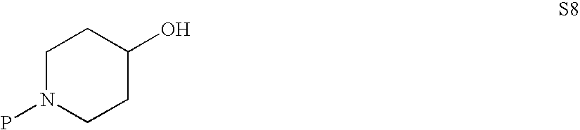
C1N(P)CCC(O)C1
